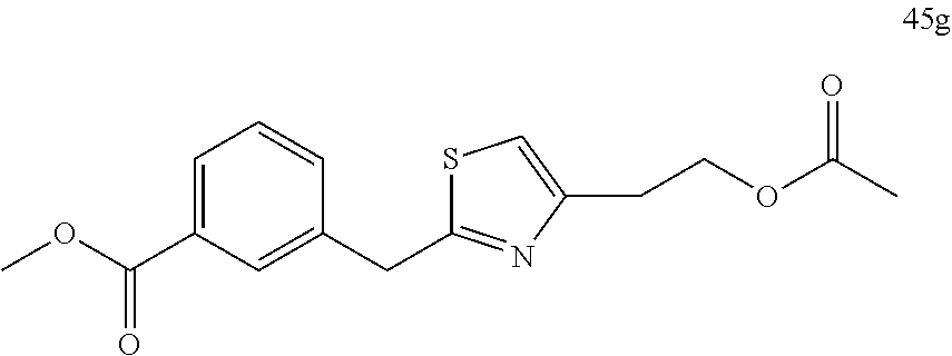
C1=C(C(OC)=O)C=C(CC2=NC(CCOC(C)=O)=CS2)C=C1
